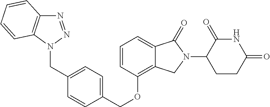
C(OC1=C2C(=CC=C1)C(=O)N(C1C(=O)NC(=O)CC1)C2)C1=CC=C(CN2N=NC3=C2C=CC=C3)C=C1
